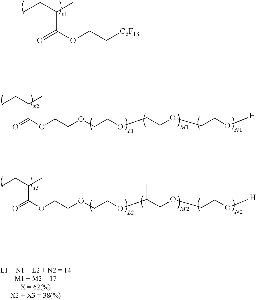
CCC(C)C(OCC[C6F13])=O.CCC(C)C(OCCOCCOCC(OCCO[H])C)=O.CCC(C)C(OCCOCCOC(COCCO[H])C)=O
